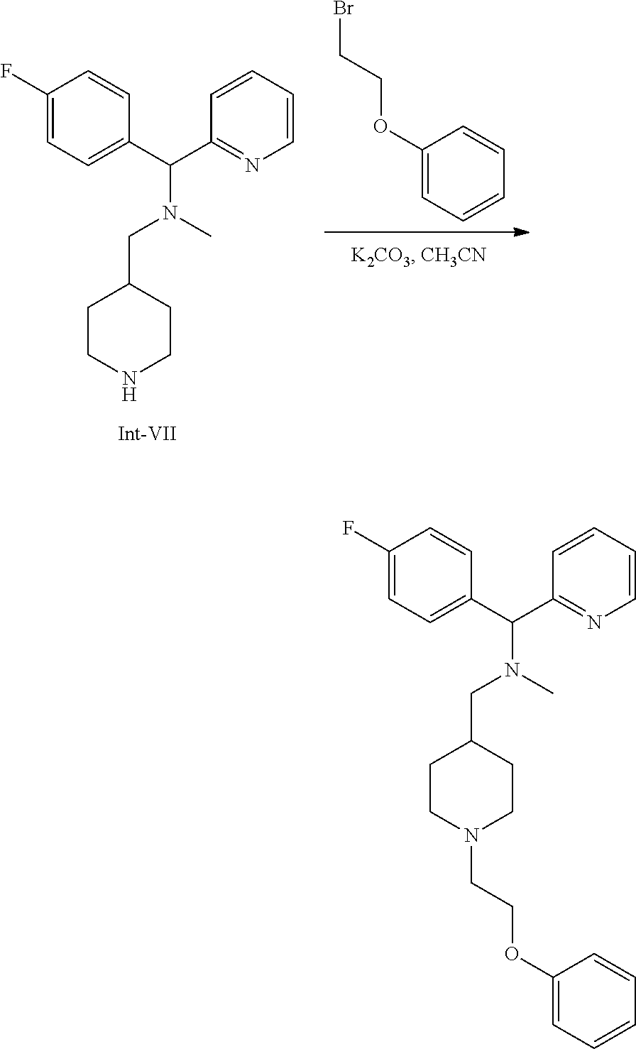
C1(OCCBr)=CC=CC=C1.C1CNCCC1CN(C(C1=CC=C(F)C=C1)C1=NC=CC=C1)C.C1CN(CCOC2=CC=CC=C2)CCC1CN(C(C1=CC=C(F)C=C1)C1=NC=CC=C1)C
